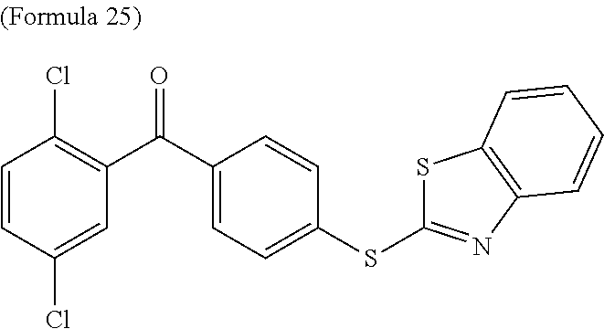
C1=CC(Cl)=CC(C(C2=CC=C(SC3=NC4=C(S3)C=CC=C4)C=C2)=O)=C1Cl
